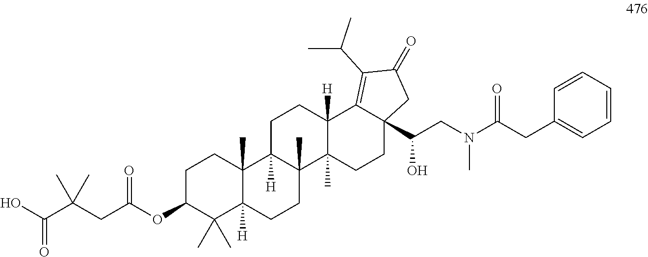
C1C(OC(CC(C(O)=O)(C)C)=O)C(C)(C)C2([H])C(C)(C1)C1([H])C(C)(CC2)C2(C)C([H])(CC1)C1=C(C(C)C)C(=O)CC1(C(CN(C(CC1=CC=CC=C1)=O)C)O)CC2
